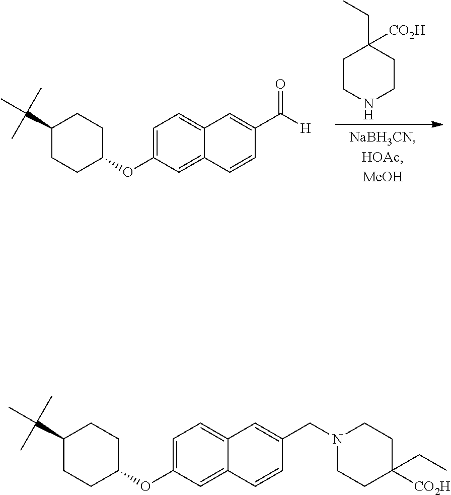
C1=C(OC2CCC(C(C)(C)C)CC2)C=C2C(=C1)C=C(C([H])=O)C=C2.C1CNCCC1(CC)[CO2H].C1=C(OC2CCC(C(C)(C)C)CC2)C=C2C(=C1)C=C(CN1CCC(CC)([CO2H])CC1)C=C2
